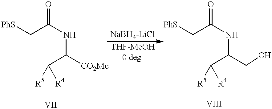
C(C(NC(C([R5])[R4])CO)=O)[PhS].C(C(NC(C([R5])[R4])[CO2Me])=O)[PhS]
